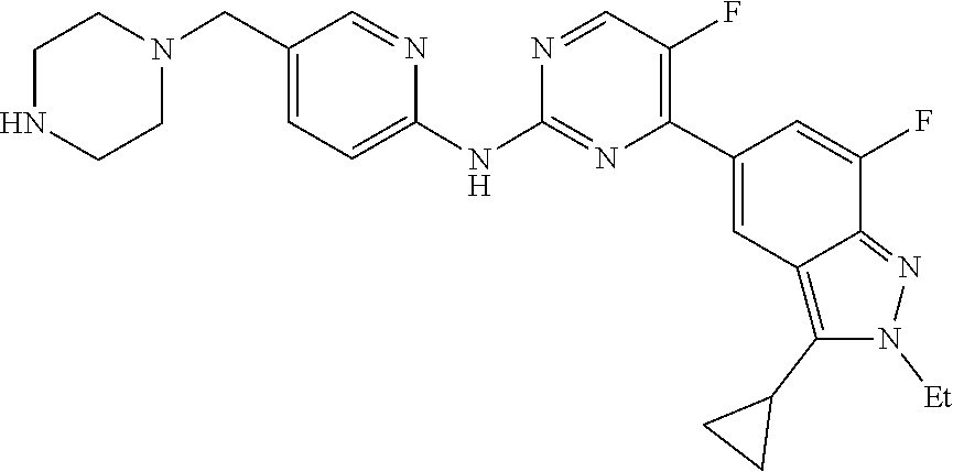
C1CNCCN1CC1=CC=C(NC2=NC(C3=CC4=C(C5CC5)N([Et])N=C4C(F)=C3)=C(F)C=N2)N=C1
